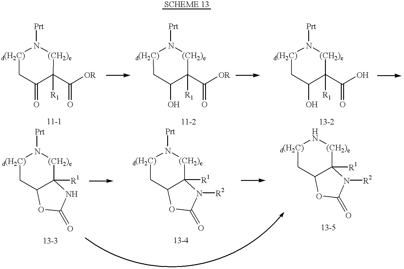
[d(H2C)]1CC(=O)C([R1])(C([OR])=O)[(CH2)e]N1[Prt].[d(H2C)]1CC(O)C([R1])(C([OR])=O)[(CH2)e]N1[Prt].[d(H2C)]1CC(O)C([R1])(C(O)=O)[(CH2)e]N1[Prt].[d(H2C)]1CC2C([R1])([(CH2)e]N1[Prt])NC(=O)O2.[d(H2C)]1CC2C([R1])([(CH2)e]N1[Prt])N([R2])C(=O)O2.[d(H2C)]1CC2C([R1])([(CH2)e]N1)N([R2])C(=O)O2
